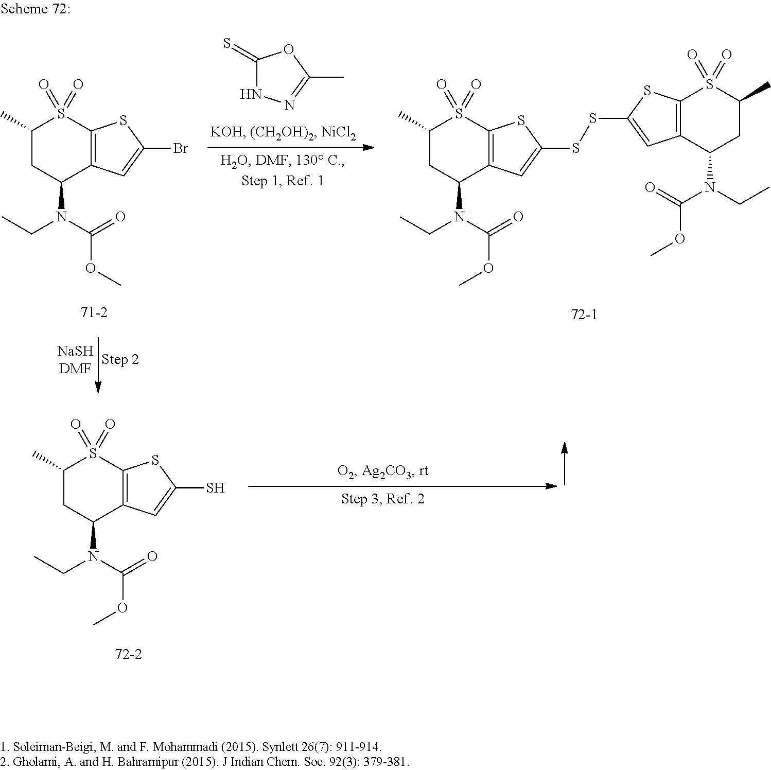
C1(C)CC(N(CC)C(=O)OC)C2=C(S1(=O)=O)SC(Br)=C2.C1(=S)NN=C(C)O1.C1(C)CC(N(CC)C(=O)OC)C2=C(S1(=O)=O)SC(SSC1=CC3=C(S1)S(=O)(=O)C(C)CC3N(CC)C(=O)OC)=C2.C1(C)CC(N(CC)C(=O)OC)C2=C(S1(=O)=O)SC(S)=C2
